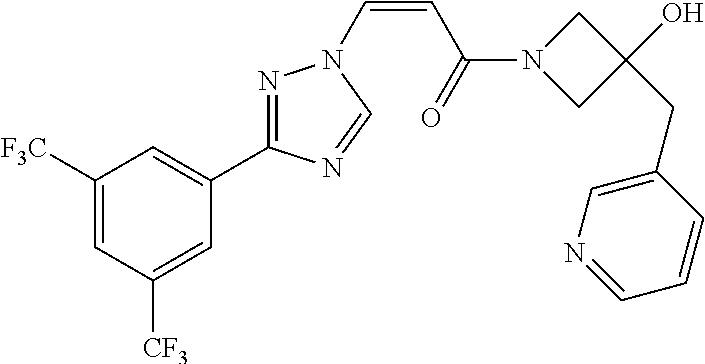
C1([F3C])=CC([CF3])=CC(C2=NN(C=CC(N3CC(CC4=CN=CC=C4)(O)C3)=O)C=N2)=C1
